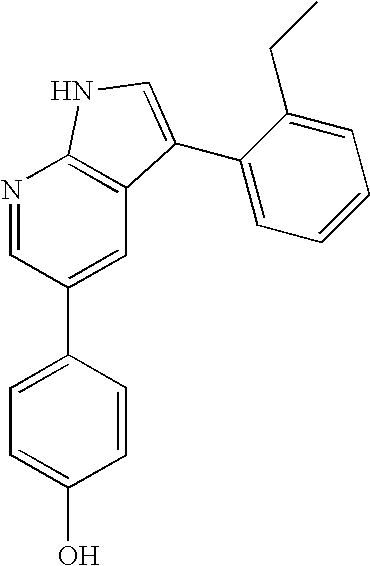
C1=CC(C2=CC3=C(N=C2)NC=C3C2=CC=CC=C2CC)=CC=C1O
